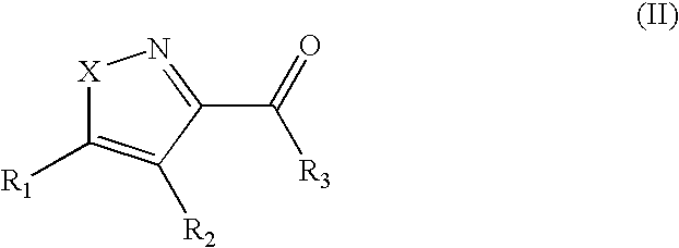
[X]1C([R1])=C([R2])C(C(=O)[R3])=N1
